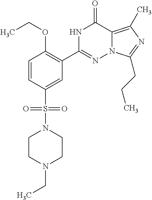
C1=CC(S(=O)(=O)N2CCN(CC)CC2)=CC(C2=NN3C(=C(C)N=C3CCC)C(=O)N2)=C1OCC
